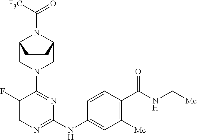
C1(F)=CN=C(NC2=CC([Me])=C(C(NC[Me])=O)C=C2)N=C1N1CC2N(C([F3C])=O)C(C1)CC2
